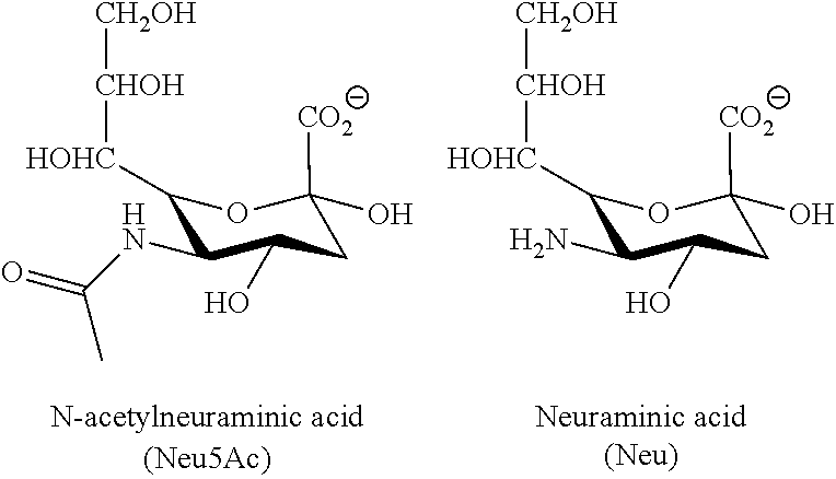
C1([HOHC][CHOH][CH2OH])C(NC(=O)C)C(O)CC([CO2])(O)O1.C1([HOHC][CHOH][CH2OH])C(N)C(O)CC([CO2])(O)O1
